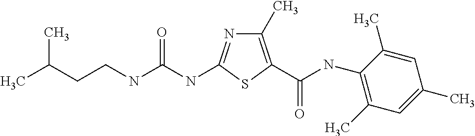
CC(CCNC(NC1=NC(C)=C(C(=O)NC2=C(C)C=C(C)C=C2C)S1)=O)C
